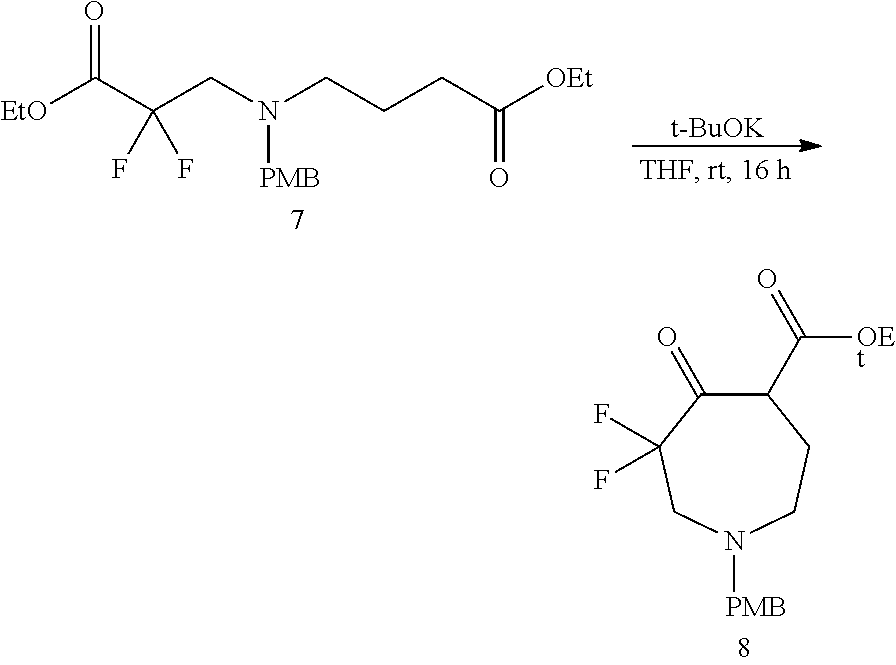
[EtO]C(C(CN(CCCC([OEt])=O)[PMB])(F)F)=O.[t-BuOK].C1(C(=O)[OEt])C(=O)C(F)(F)CN([PMB])CC1
